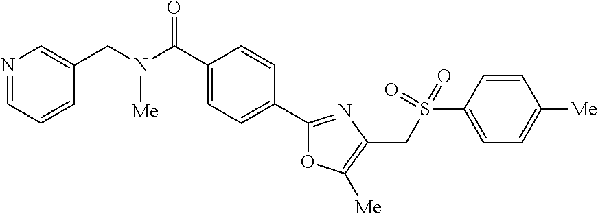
C1(C(N(CC2=CN=CC=C2)[Me])=O)=CC=C(C2=NC(CS(C3=CC=C([Me])C=C3)(=O)=O)=C([Me])O2)C=C1
